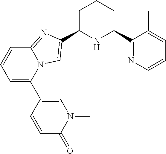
C1C(C2=CN3C(=N2)C=CC=C3C2=CN(C)C(=O)C=C2)NC(C2=NC=CC=C2C)CC1
